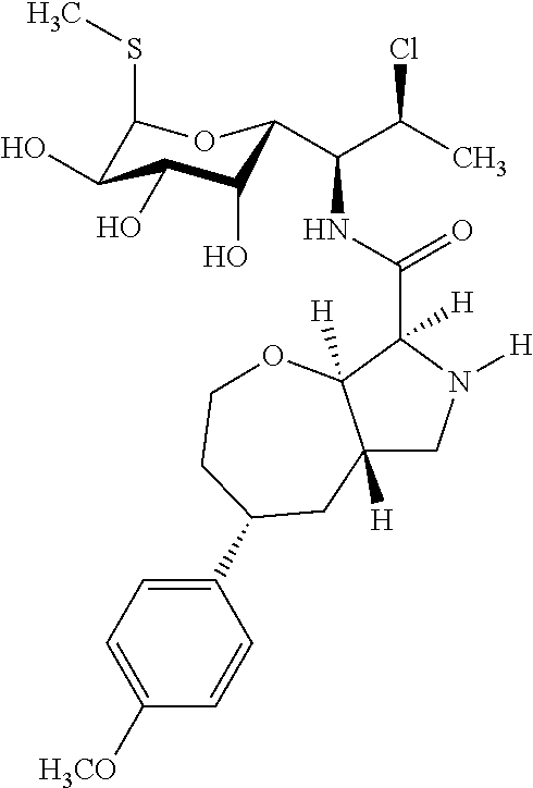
C12([H])CN([H])C(C(NC(C(C)Cl)C3C(O)C(O)C(O)C(SC)O3)=O)([H])C1([H])OCCC(C1=CC=C([H3CO])C=C1)C2
